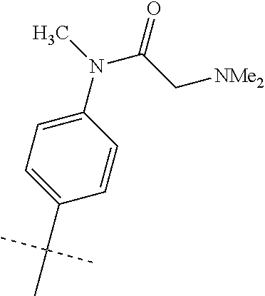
C1=C(N(C(=O)C[NMe2])C)C=CC(C(C)(C)C)=C1
